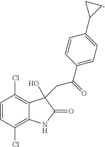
C(C(C1=CC=C(C2CC2)C=C1)=O)C1(O)C2=C(Cl)C=CC(Cl)=C2NC1=O
